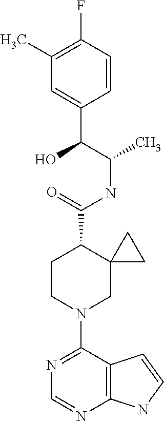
N1=C(N2CC3(C(C(=O)NC(C(C4=CC(C)=C(F)C=C4)O)C)CC2)CC3)C2=C(N=C1)NC=C2
